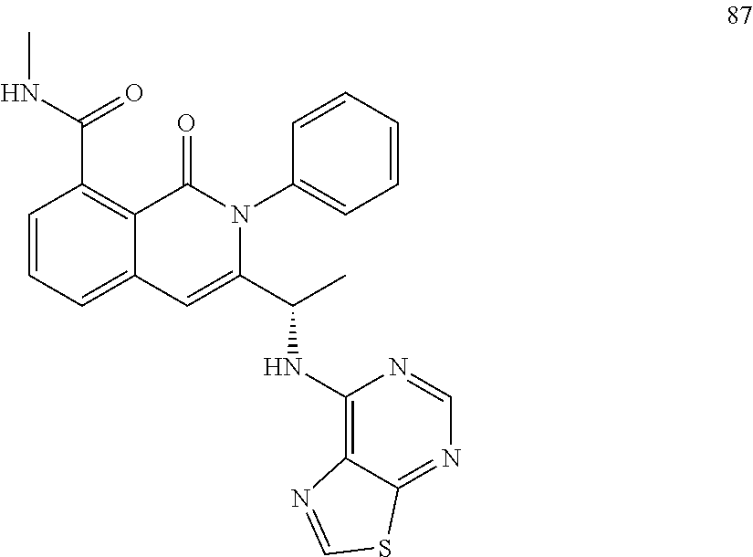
C1=CC=C2C(=C1C(=O)NC)C(=O)N(C1=CC=CC=C1)C(C(C)NC1=C3C(=NC=N1)SC=N3)=C2
